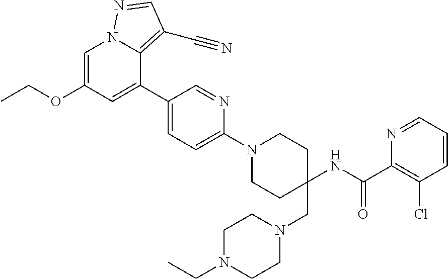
C1=C(OCC)C=C(C2=CC=C(N3CCC(CN4CCN(CC)CC4)(NC(=O)C4=C(Cl)C=CC=N4)CC3)N=C2)C2=C(C#N)C=NN12
